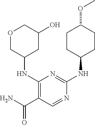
C1CC(NC2=NC(NC3CC(O)COC3)=C(C(N)=O)C=N2)CCC1OC
